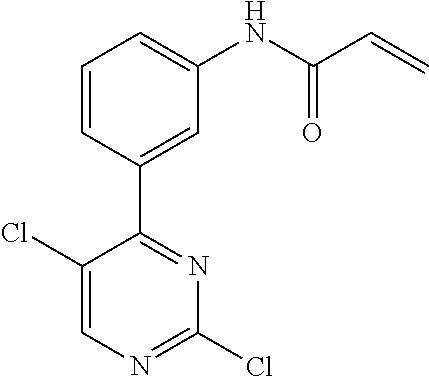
C1=C(Cl)C(C2=CC(NC(C=C)=O)=CC=C2)=NC(Cl)=N1
